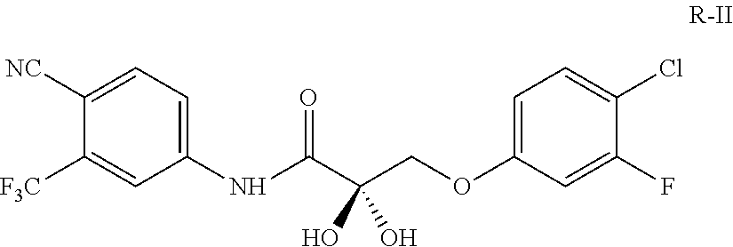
C1(NC(=O)C(COC2=CC=C(Cl)C(F)=C2)(O)O)=CC=C([NC])C([F3C])=C1
